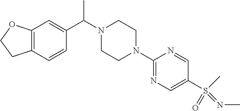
CC(N1CCN(C2=NC=C(S(C)(=O)=NC)C=N2)CC1)C1=CC2=C(C=C1)CCO2
